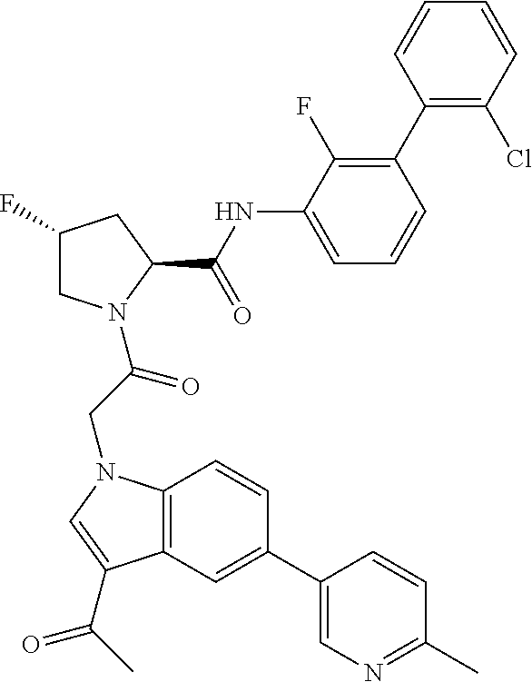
C1(F)CN(C(CN2C3=C(C=C(C4=CN=C(C)C=C4)C=C3)C(C(C)=O)=C2)=O)C(C(NC2=CC=CC(C3=C(Cl)C=CC=C3)=C2F)=O)C1
